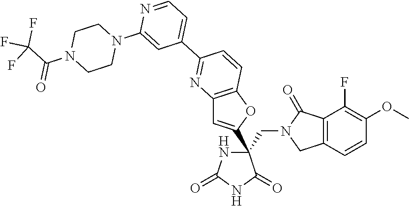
C(C1(C2=CC3=C(O2)C=CC(C2=CC=NC(N4CCN(C(=O)C(F)(F)F)CC4)=C2)=N3)NC(=O)NC1=O)N1CC2=C(C1=O)C(F)=C(OC)C=C2
